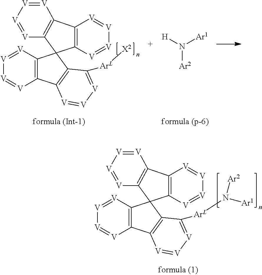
C12=C([V]=[V][V]=[V]1)C1(C3=C(C4=C1C([ArL][X2])=[V][V]=[V]4)[V]=[V][V]=[V]3)C1=C2[V]=[V][V]=[V]1.[H]N([Ar2])[Ar1].C12=C([V]=[V][V]=[V]1)C1(C3=C(C4=C1C([ArL]N([Ar2])[Ar1])=[V][V]=[V]4)[V]=[V][V]=[V]3)C1=C2[V]=[V][V]=[V]1
